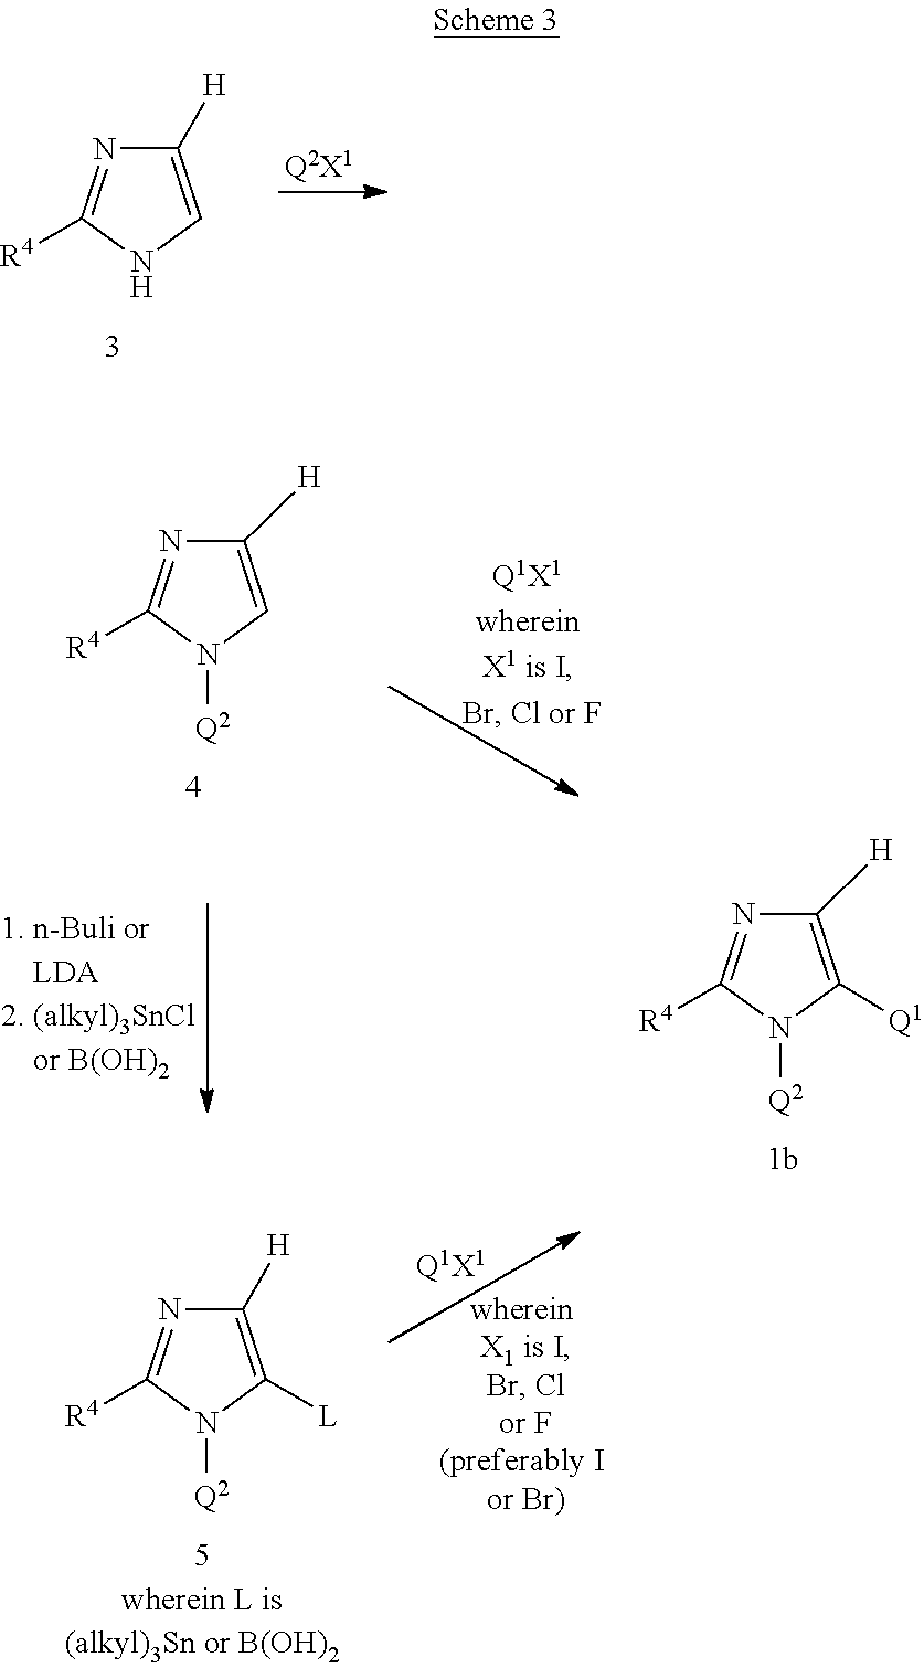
C1([H])=CNC([R4])=N1.[Q2X1].C1([H])=CN([Q2])C([R4])=N1.C1([H])=C([Q1])N([Q2])C([R4])=N1.[Q1X1].C1([H])=C([L])N([Q2])C([R4])=N1
